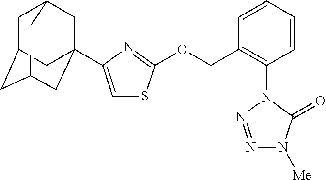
C1=C(C23CC4CC(CC(C2)C4)C3)N=C(OCC2=C(N3N=NN([Me])C3=O)C=CC=C2)S1
